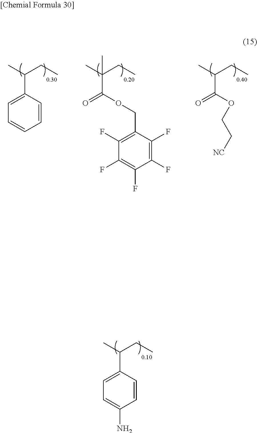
CC(CC)(C(=O)OCC1=C(F)C(F)=C(F)C(F)=C1F)C.CC(CC)C(=O)OCC[NC].CC(CC)C1=CC=CC=C1.CC(CC)C1=CC=C(N)C=C1
